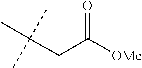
O=C([OMe])CC(C)(C)C
